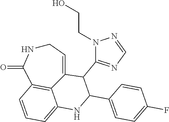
C1NC(=O)C2=C3C(=CC=C2)NC(C2=CC=C(F)C=C2)C(C2=NC=NN2CCO)C3=C1
